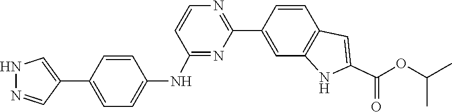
C1(NC2=CC=C(C3=CNN=C3)C=C2)=NC(C2=CC3=C(C=C2)C=C(C(=O)OC(C)C)N3)=NC=C1
